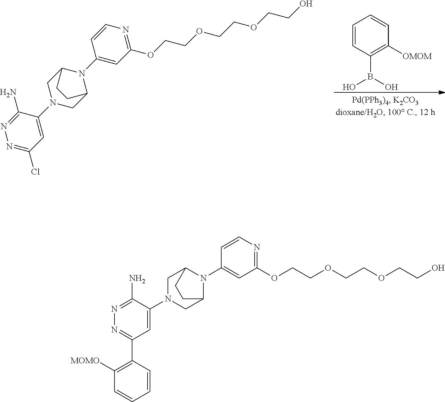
C1(N2C3CN(C4=CC(Cl)=NN=C4N)CC2CC3)=CC(OCCOCCOCCO)=NC=C1.C1=CC(B(O)O)=C([OMOM])C=C1.C1=C(N2CC3N(C4=CC(OCCOCCOCCO)=NC=C4)C(C2)CC3)C(N)=NN=C1C1=C([MOMO])C=CC=C1
